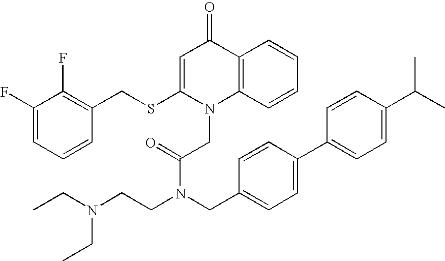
C1=C(SCC2=C(F)C(F)=CC=C2)N(CC(N(CCN(CC)CC)CC2=CC=C(C3=CC=C(C(C)C)C=C3)C=C2)=O)C2=C(C1=O)C=CC=C2
